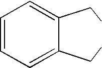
C1=CC=C(CC)C(CC)=C1
